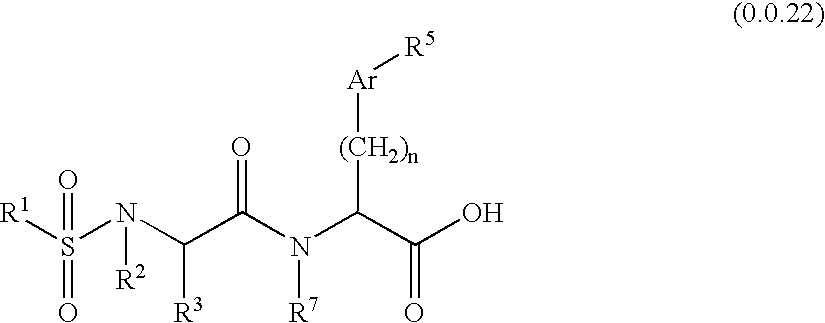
S(N(C(C(N(C(C(O)=O)[(CH2)n][Ar][R5])[R7])=O)[R3])[R2])([R1])(=O)=O
